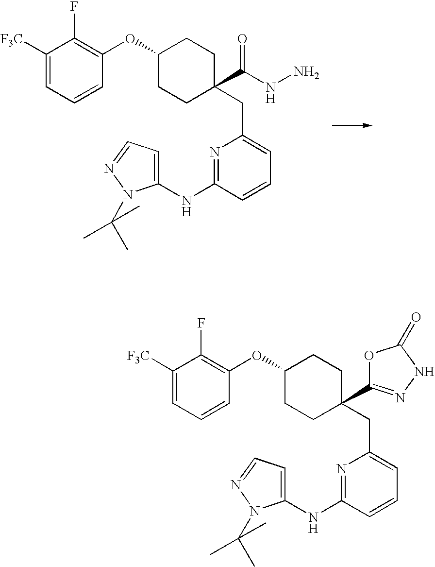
C1([F3C])=CC=CC(OC2CCC(C(NN)=O)(CC3=CC=CC(NC4=CC=NN4C(C)(C)C)=N3)CC2)=C1F.C1([F3C])=CC=CC(OC2CCC(C3=NNC(=O)O3)(CC3=CC=CC(NC4=CC=NN4C(C)(C)C)=N3)CC2)=C1F
